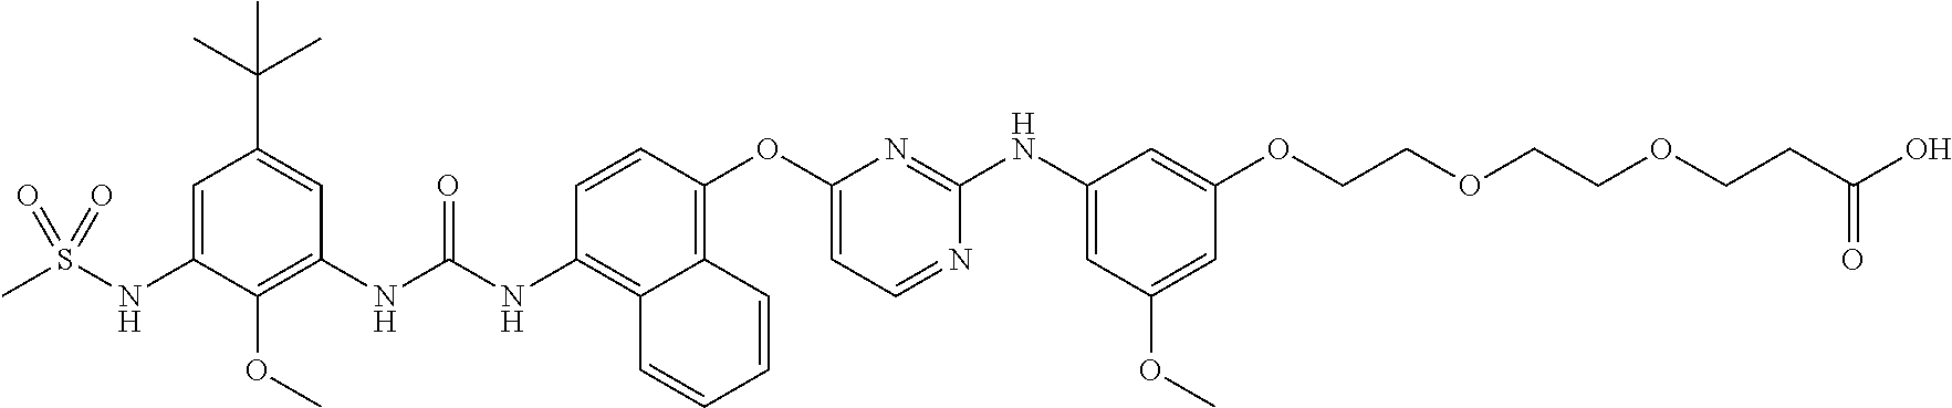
C1=CC(OC2=CC=NC(NC3=CC(OC)=CC(OCCOCCOCCC(O)=O)=C3)=N2)=C2C(=C1NC(NC1=C(OC)C(NS(C)(=O)=O)=CC(C(C)(C)C)=C1)=O)C=CC=C2
